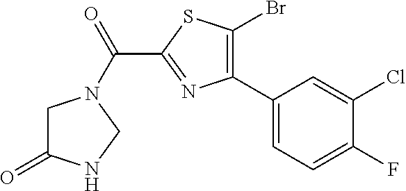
C1(C2=C(Br)SC(C(=O)N3CC(=O)NC3)=N2)=CC=C(F)C(Cl)=C1
